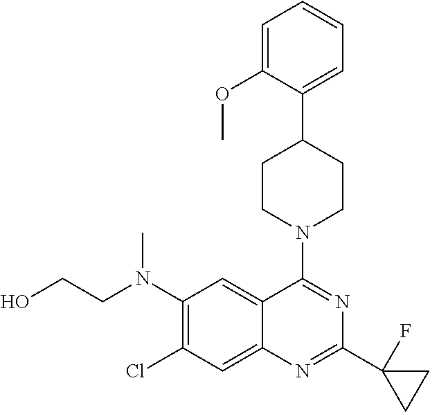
C12=CC(Cl)=C(N(CCO)C)C=C1C(N1CCC(C3=CC=CC=C3OC)CC1)=NC(C1(F)CC1)=N2
